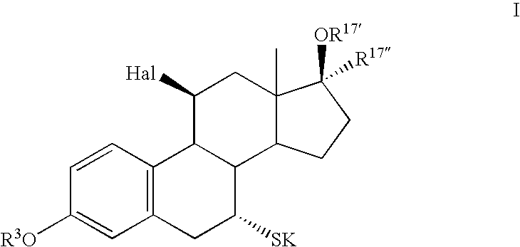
C1=CC([R3O])=CC2=C1C1C(C([SK])C2)C2C(C)(CC1[Hal])C([OR17])([R17])CC2
